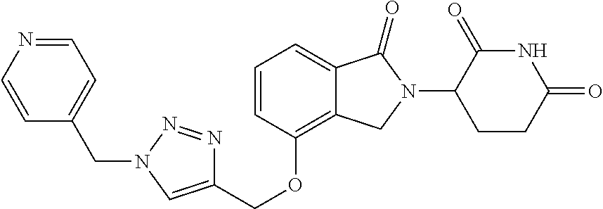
C1=CC(OCC2=CN(CC3=CC=NC=C3)N=N2)=C2C(=C1)C(=O)N(C1CCC(=O)NC1=O)C2
